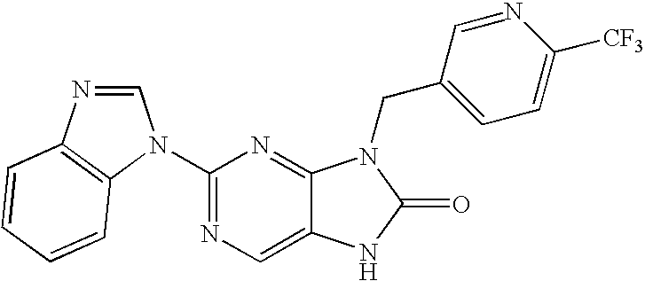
C1(N2C=NC3=C2C=CC=C3)=NC=C2C(=N1)N(CC1=CC=C([CF3])N=C1)C(=O)N2
